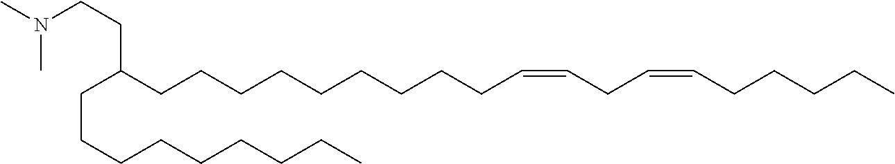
CN(CCC(CCCCCCCCC)CCCCCCCCCC=CCC=CCCCCC)C
